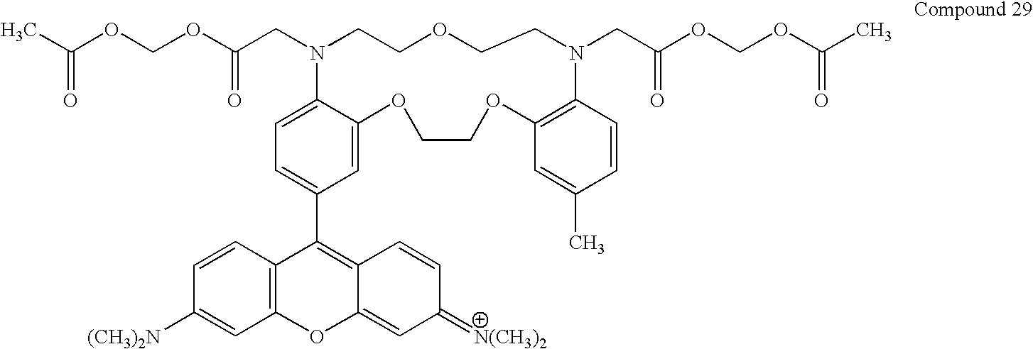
C1=C(C2=C3C(=CC(=[N(CH3)2])C=C3)OC3=C2C=CC([(CH3)2N])=C3)C=C2C(=C1)N(CC(OCOC(C)=O)=O)CCOCCN(CC(OCOC(C)=O)=O)C1=C(OCCO2)C=C(C)C=C1
